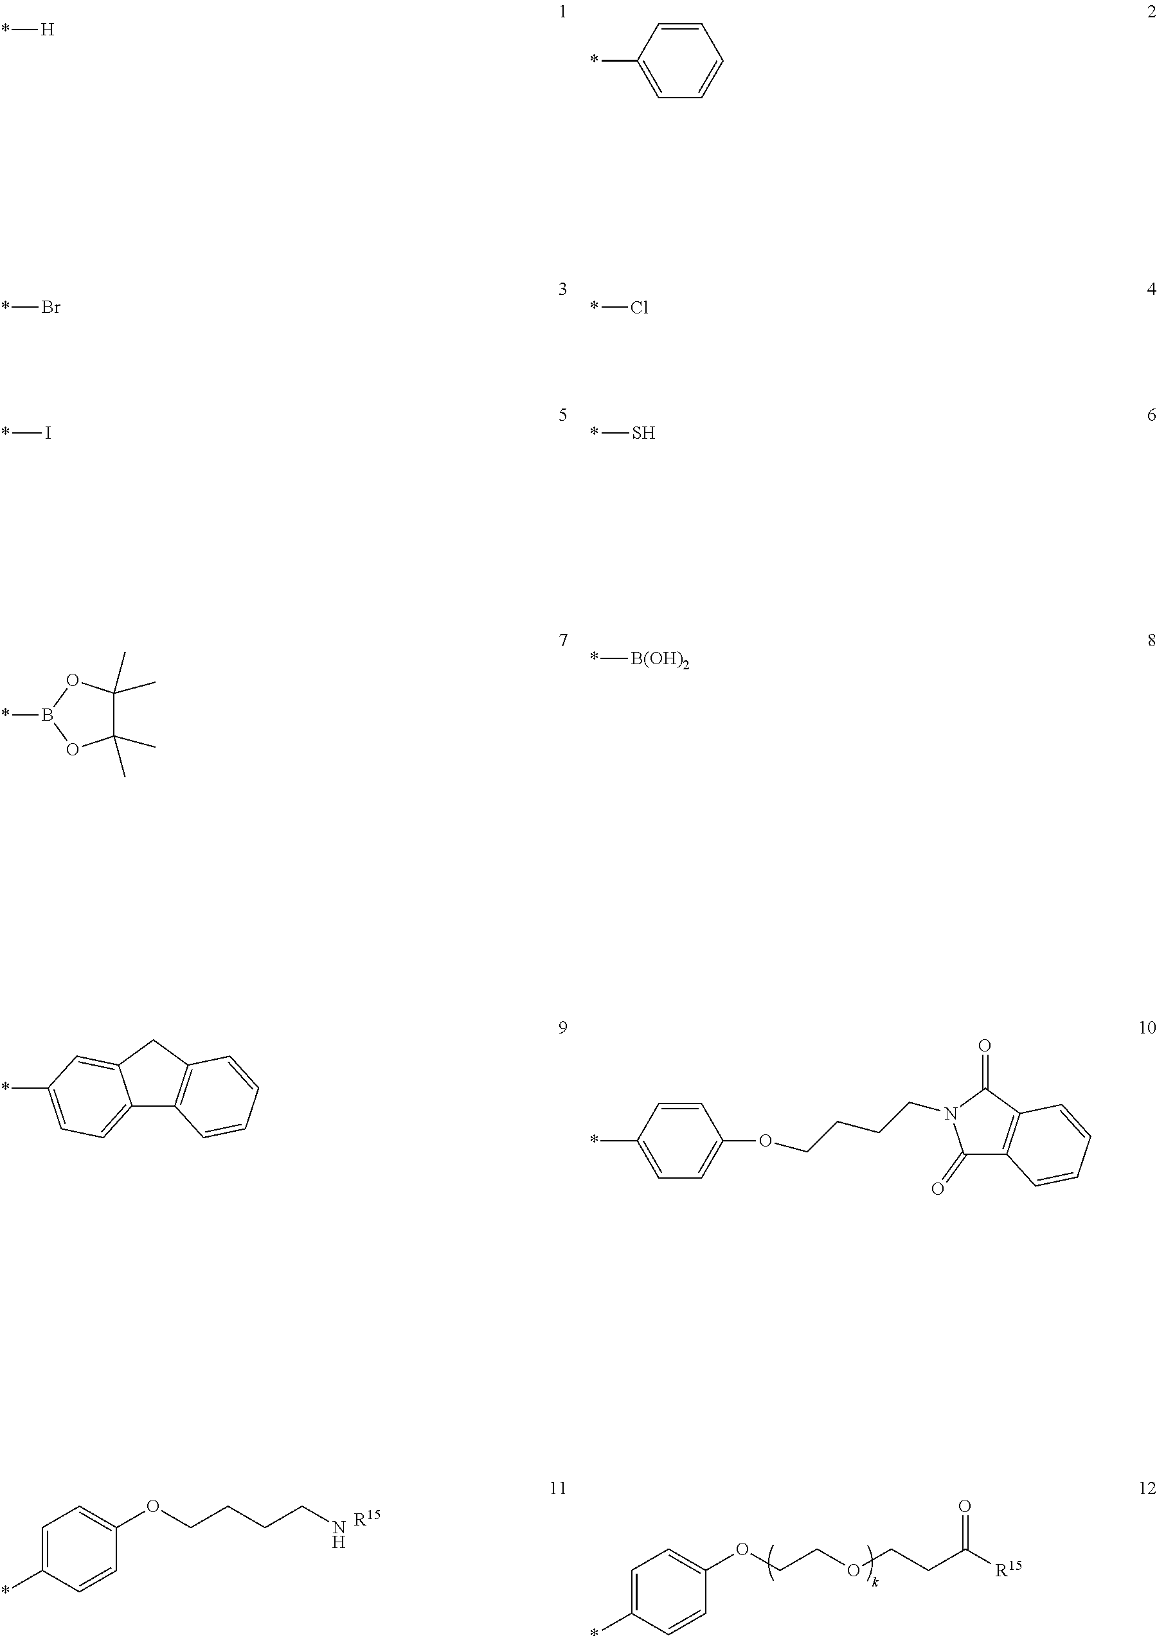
C1=C(*)C=CC(OCCCCN)=C1.[R15].C1=C(*)C=CC(OCCOCCC([R15])=O)=C1.*[H].*C1=CC=CC=C1.*Br.*Cl.*I.*S.*B1OC(C)(C)C(C)(C)O1.*[B(OH)2].C12=CC=C(*)C=C1CC1=C2C=CC=C1.*C1=CC=C(OCCCCN2C(=O)C3=C(C2=O)C=CC=C3)C=C1
